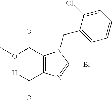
C1(C(OC)=O)=C(C([H])=O)N=C(Br)N1CC1=CC=CC=C1Cl
